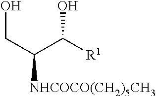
C(C([R1])O)(CO)[NHCOCO(CH2)5CH3]
